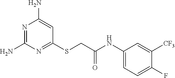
N1=C(N)N=C(SCC(NC2=CC=C(F)C([CF3])=C2)=O)C=C1N
